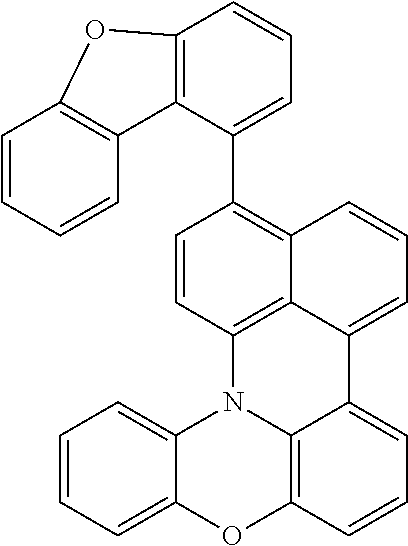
C12=C(C(C3=C4C5=C(C=C3)N3C6=C(C=CC=C6C5=CC=C4)OC4=CC=CC=C34)=CC=C1)C1=C(C=CC=C1)O2
